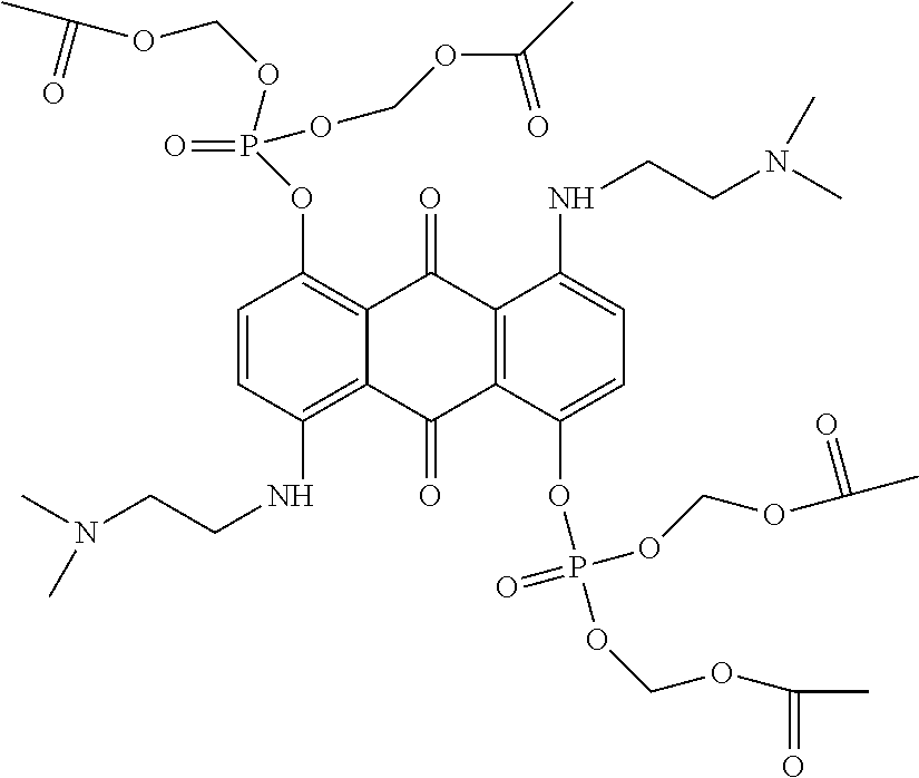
C1=CC(NCCN(C)C)=C2C(=C1OP(OCOC(C)=O)(OCOC(C)=O)=O)C(=O)C1=C(C2=O)C(OP(OCOC(C)=O)(=O)OCOC(C)=O)=CC=C1NCCN(C)C
